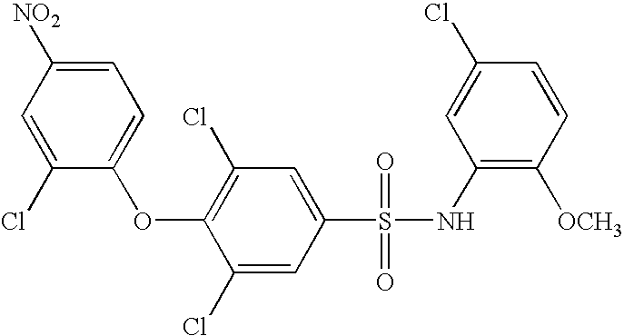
[NO2]C1=CC=C(OC2=C(Cl)C=C(S(=O)(=O)NC3=C([OCH3])C=CC(Cl)=C3)C=C2Cl)C(Cl)=C1
